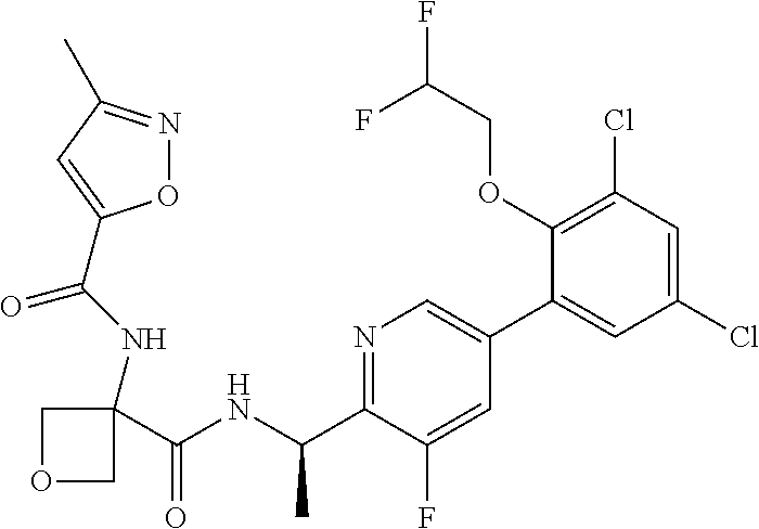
N(C(C)C1=NC=C(C2=CC(Cl)=CC(Cl)=C2OCC(F)F)C=C1F)C(C1(NC(=O)C2=CC(C)=NO2)COC1)=O
